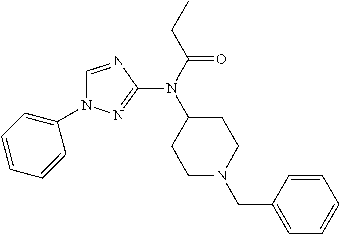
C1=CC=CC(N2C=NC(N(C3CCN(CC4=CC=CC=C4)CC3)C(CC)=O)=N2)=C1
